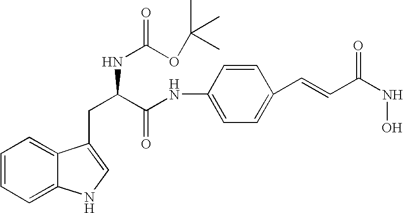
C1=CC=C2C(=C1)C(CC(C(NC1=CC=C(C=CC(NO)=O)C=C1)=O)NC(=O)OC(C)(C)C)=CN2
